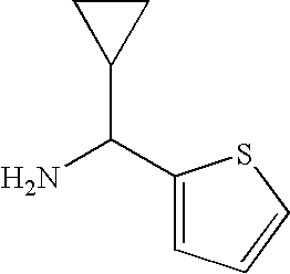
NC(C1=CC=CS1)C1CC1
